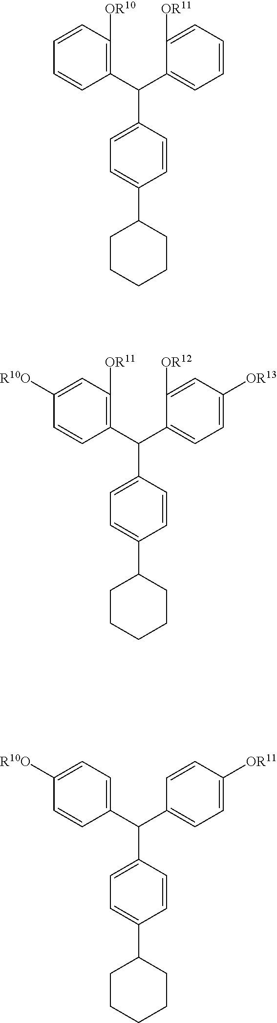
C1(C(C2=CC=C([R10O])C=C2)C2=CC=C(C3CCCCC3)C=C2)=CC=C([OR11])C=C1.C1=C(C(C2=C([OR10])C=CC=C2)C2=CC=C(C3CCCCC3)C=C2)C([OR11])=CC=C1.C1=C(C(C2=C([OR11])C=C([R10O])C=C2)C2=CC=C(C3CCCCC3)C=C2)C([OR12])=CC([OR13])=C1
